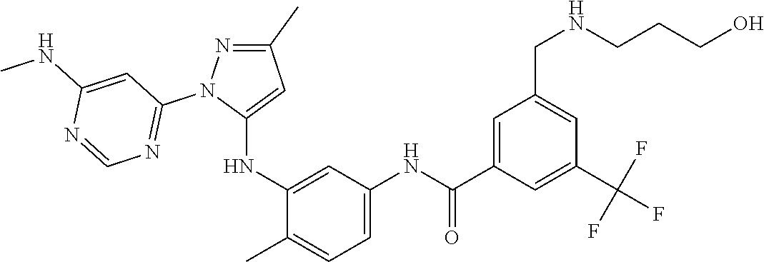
C1(C)=NN(C2=NC=NC(NC)=C2)C(NC2=CC(NC(=O)C3=CC(CNCCCO)=CC(C(F)(F)F)=C3)=CC=C2C)=C1
